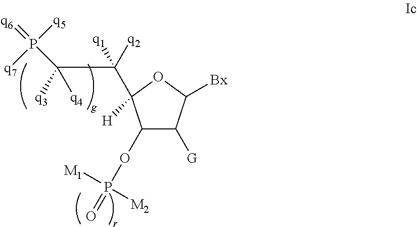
C1(OP(=O)([M1])[M2])C([G])C([Bx])OC1(C([q2])(C(P(=[q6])([q5])[q7])([q4])[q3])[q1])[H]
